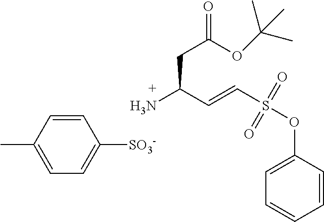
C1=CC(OS(C=CC(N)CC(=O)OC(C)(C)C)(=O)=O)=CC=C1.C1=CC(C)=CC=C1[SO3-]
